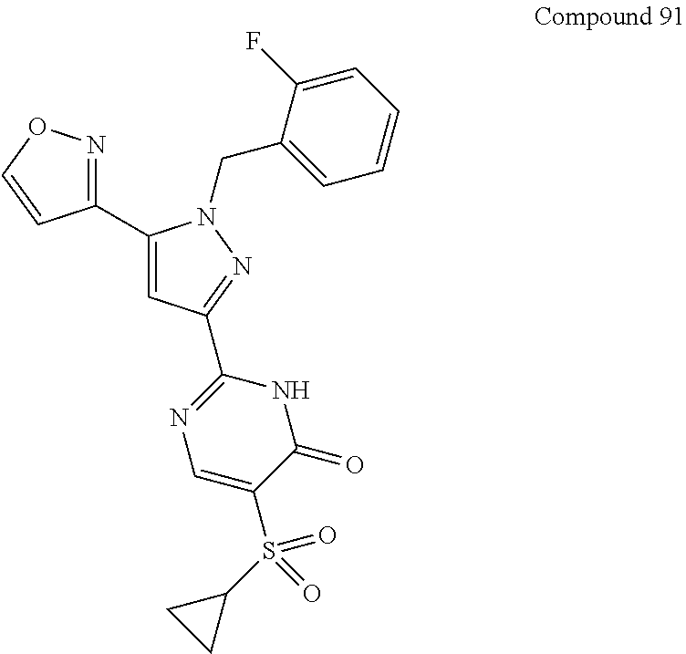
C1=CC=C(F)C(CN2C(C3=NOC=C3)=CC(C3=NC=C(S(=O)(C4CC4)=O)C(=O)N3)=N2)=C1
